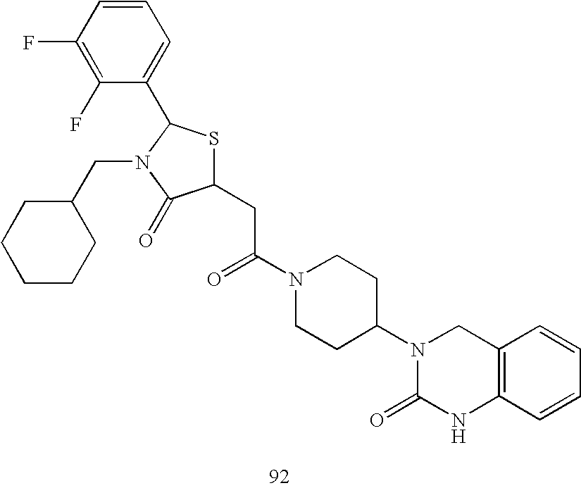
C1(CC(=O)N2CCC(N3C(=O)NC4=C(C3)C=CC=C4)CC2)SC(C2=CC=CC(F)=C2F)N(CC2CCCCC2)C1=O
